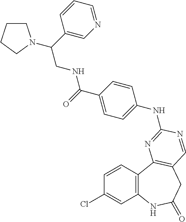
C1(Cl)=CC2=C(C=C1)C1=C(CC(=O)N2)C=NC(NC2=CC=C(C(=O)NCC(C3=CN=CC=C3)N3CCCC3)C=C2)=N1
